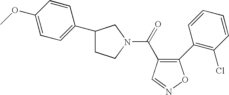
C(=O)(C1=C(C2=C(Cl)C=CC=C2)ON=C1)N1CCC(C2=CC=C(OC)C=C2)C1
